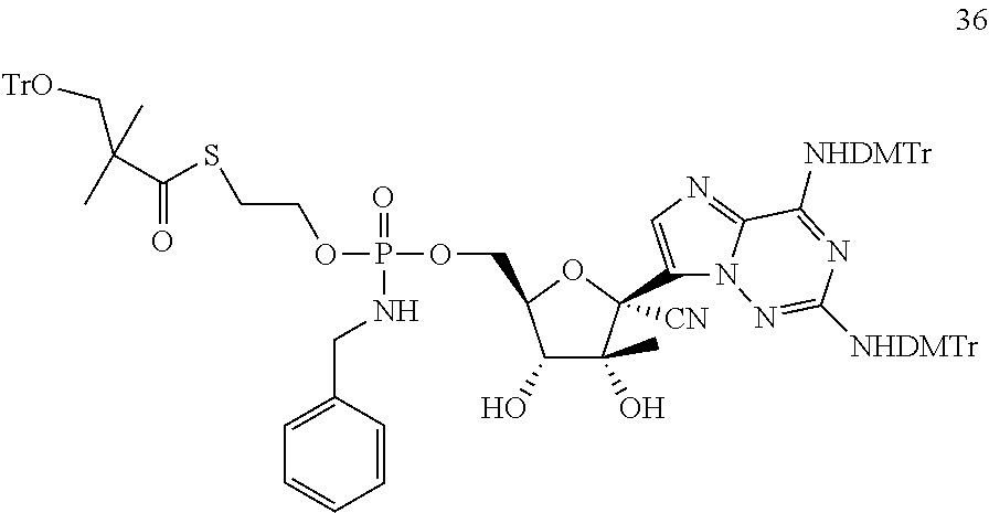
C1(O)C(O)(C)C([CN])(C2=CN=C3N2N=C([NHDMTr])N=C3[NHDMTr])OC1COP(OCCSC(C(C[TrO])(C)C)=O)(=O)NCC1=CC=CC=C1
